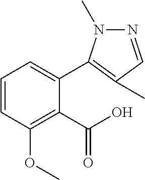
C1=CC(OC)=C(C(O)=O)C(C2=C(C)C=NN2C)=C1
